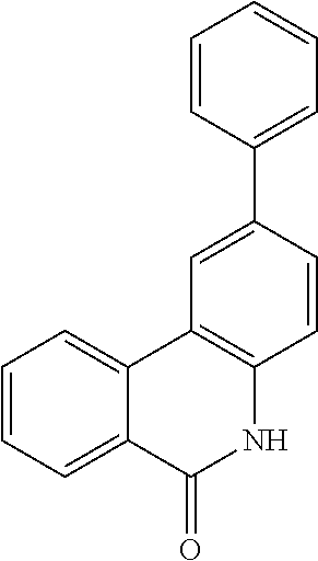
C12=CC=CC=C1C(=O)NC1=C2C=C(C2=CC=CC=C2)C=C1
